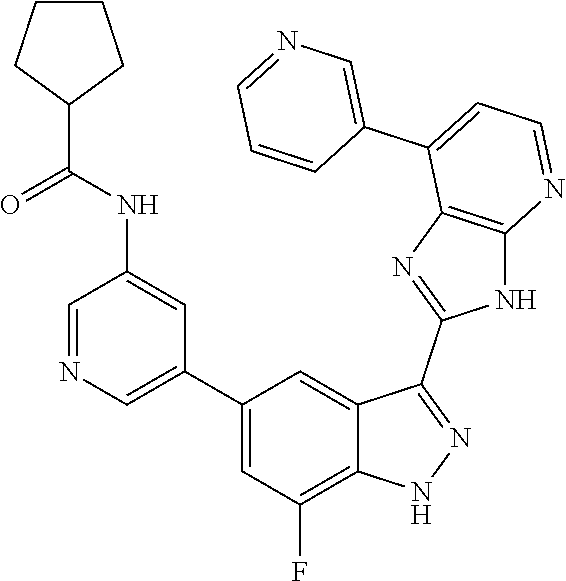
C1=NC=C(C2=CC(F)=C3C(=C2)C(C2=NC4=C(N2)N=CC=C4C2=CN=CC=C2)=NN3)C=C1NC(=O)C1CCCC1
